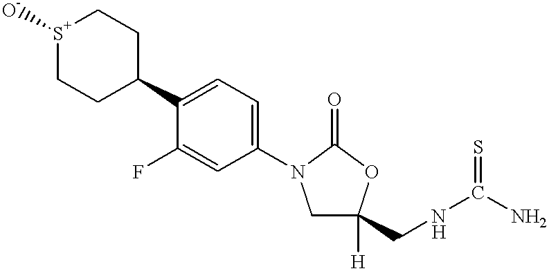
[S+]1([O-])CCC(C2=CC=C(N3CC(CNC(N)=S)([H])OC3=O)C=C2F)CC1
